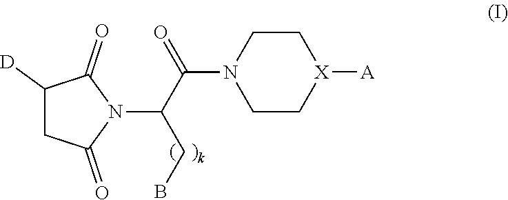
C1([D])CC(=O)N(C(C(=O)N2CC[X]([A])CC2)CB)C1=O
